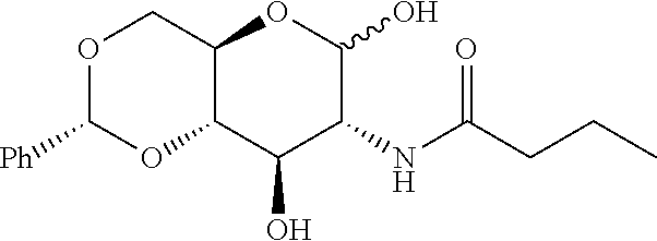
O1C([Ph])OC2C(C1)OC(O)C(NC(=O)CCC)C2O
